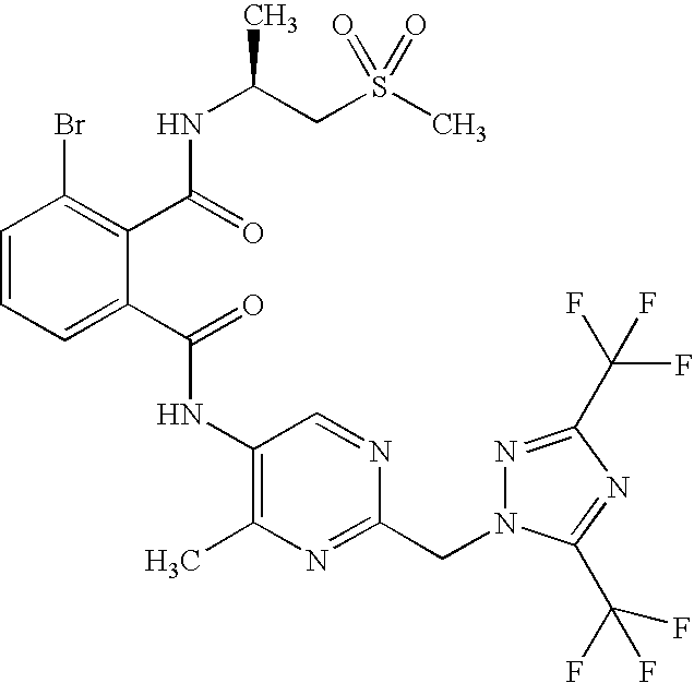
C1=CC=C(C(=O)NC2=C(C)N=C(CN3N=C(C(F)(F)F)N=C3C(F)(F)F)N=C2)C(C(=O)NC(CS(C)(=O)=O)C)=C1Br
